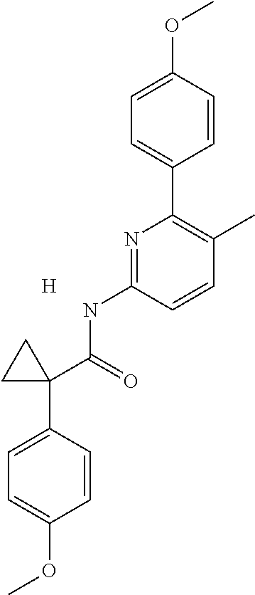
C1=C(OC)C=CC(C2=C(C)C=CC(NC(=O)C3(C4=CC=C(OC)C=C4)CC3)=N2)=C1.[H]
